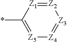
C1(*)=[Z5][Z4]=[Z3][Z2]=[Z1]1
